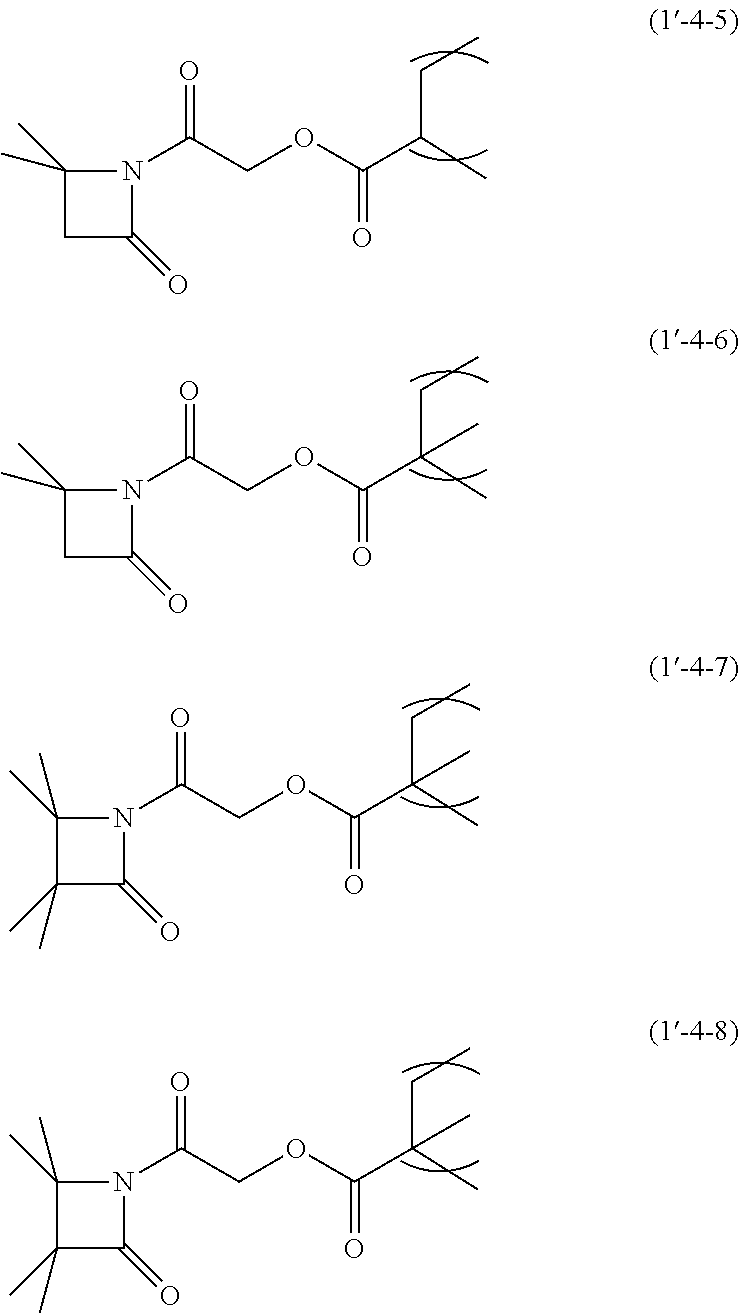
N1(C(COC(C(C)CC)=O)=O)C(C)(C)CC1=O.N1(C(COC(C(C)(CC)C)=O)=O)C(C)(C)CC1=O.N1(C(COC(C(C)(CC)C)=O)=O)C(C)(C)C(C)(C)C1=O.N1(C(COC(C(C)(CC)C)=O)=O)C(C)(C)C(C)(C)C1=O
